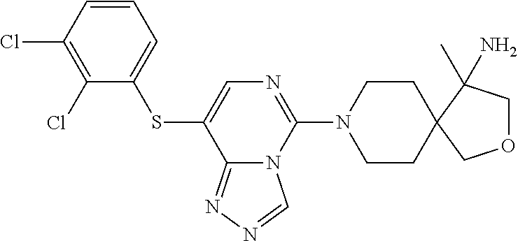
C1(Cl)=C(Cl)C=CC=C1SC1=CN=C(N2CCC3(CC2)C(C)(N)COC3)N2C1=NN=C2
